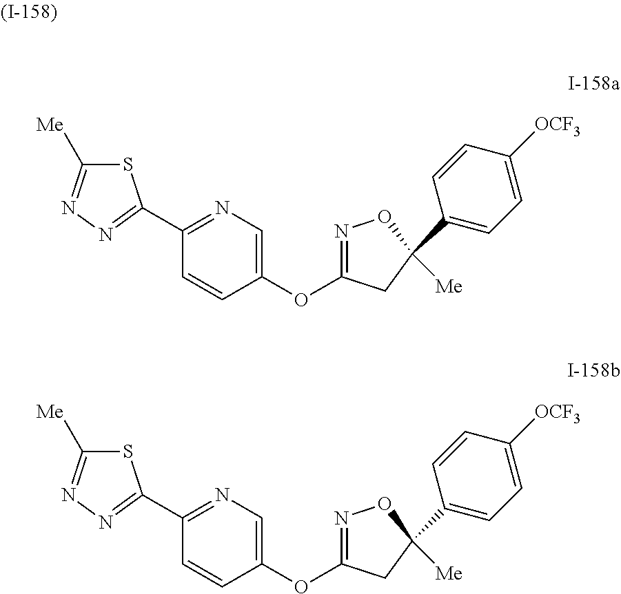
C1(OC2=NOC(C3=CC=C([OCF3])C=C3)([Me])C2)=CN=C(C2=NN=C([Me])S2)C=C1.C1(OC2=NOC(C3=CC=C([OCF3])C=C3)([Me])C2)=CN=C(C2=NN=C([Me])S2)C=C1
